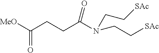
C(CC(N(CC[SAc])CC[SAc])=O)C([MeO])=O
